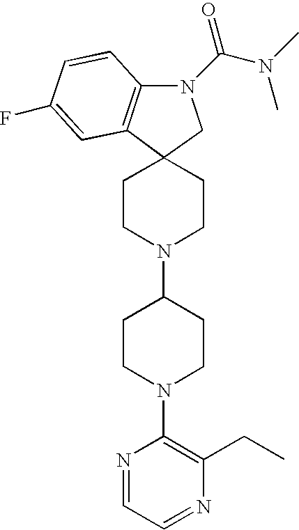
C12(CCN(C3CCN(C4=C(CC)N=CC=N4)CC3)CC1)C1=C(N(C(N(C)C)=O)C2)C=CC(F)=C1
